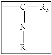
CC([R5])=N[R4]
